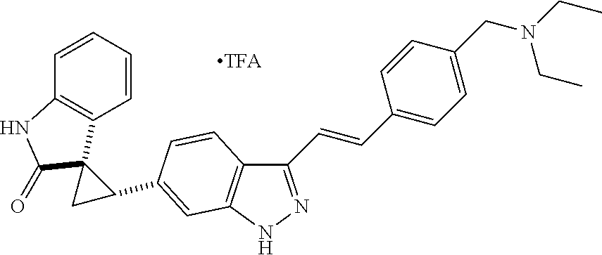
C1(C=CC2=CC=C(CN(CC)CC)C=C2)=NNC2=C1C=CC(C1CC13C1=C(C=CC=C1)NC3=O)=C2
